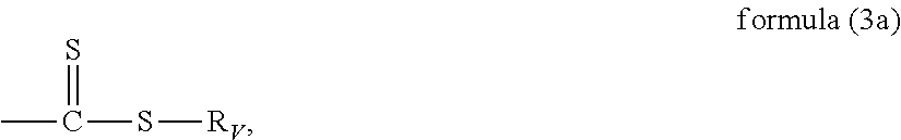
CC(=S)S[RV]
